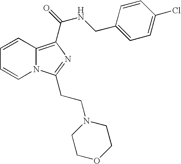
C1=CC2=C(C(=O)NCC3=CC=C(Cl)C=C3)N=C(CCN3CCOCC3)N2C=C1
